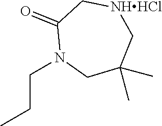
CCCN1CC(C)(C)C[NHHCl]CC1=O
